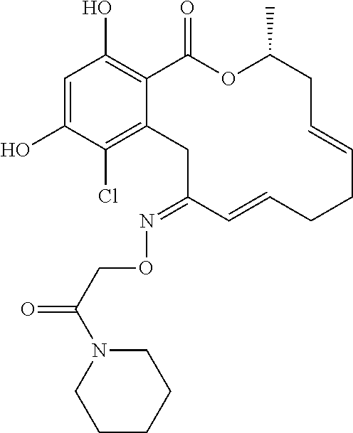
C1=C(O)C(Cl)=C2C(=C1O)C(=O)OC(C)CC=CCCC=CC(=NOCC(=O)N1CCCCC1)C2
